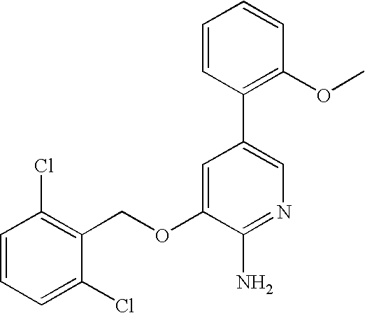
C1=CC=C(Cl)C(COC2=CC(C3=C(OC)C=CC=C3)=CN=C2N)=C1Cl
